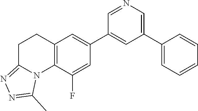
C12=C(C(F)=CC(C3=CC(C4=CC=CC=C4)=CN=C3)=C1)N1C(=NN=C1C)CC2
